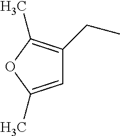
C1=C(C)OC(C)=C1CC
